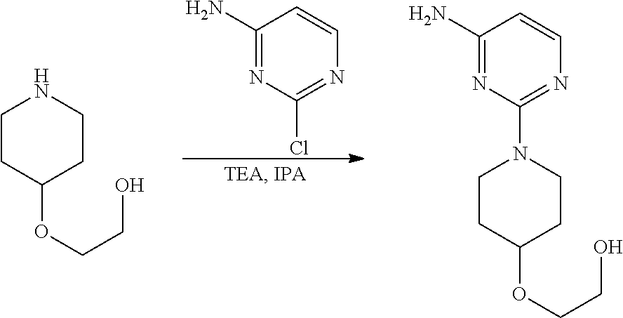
C1CC(OCCO)CCN1C1=NC=CC(N)=N1.C1CC(OCCO)CCN1.C1(N)=NC(Cl)=NC=C1
